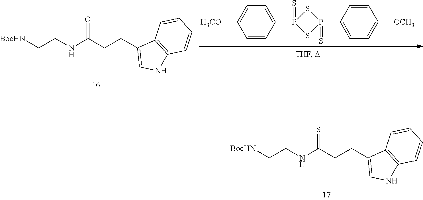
[BocHN]CCNC(=S)CCC1=CNC2=C1C=CC=C2.C1=C(P2(=S)SP(C3=CC=C([OCH3])C=C3)(=S)S2)C=CC([H3CO])=C1.[BocHN]CCNC(=O)CCC1=CNC2=C1C=CC=C2
